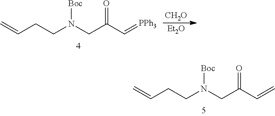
[Boc]N(CC(C=[PPh3])=O)CCC=C.[CH2O].[Et2O].[Boc]N(CC(C=C)=O)CCC=C
